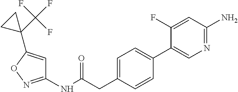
C1(NC(=O)CC2=CC=C(C3=CN=C(N)C=C3F)C=C2)=NOC(C2(C(F)(F)F)CC2)=C1
